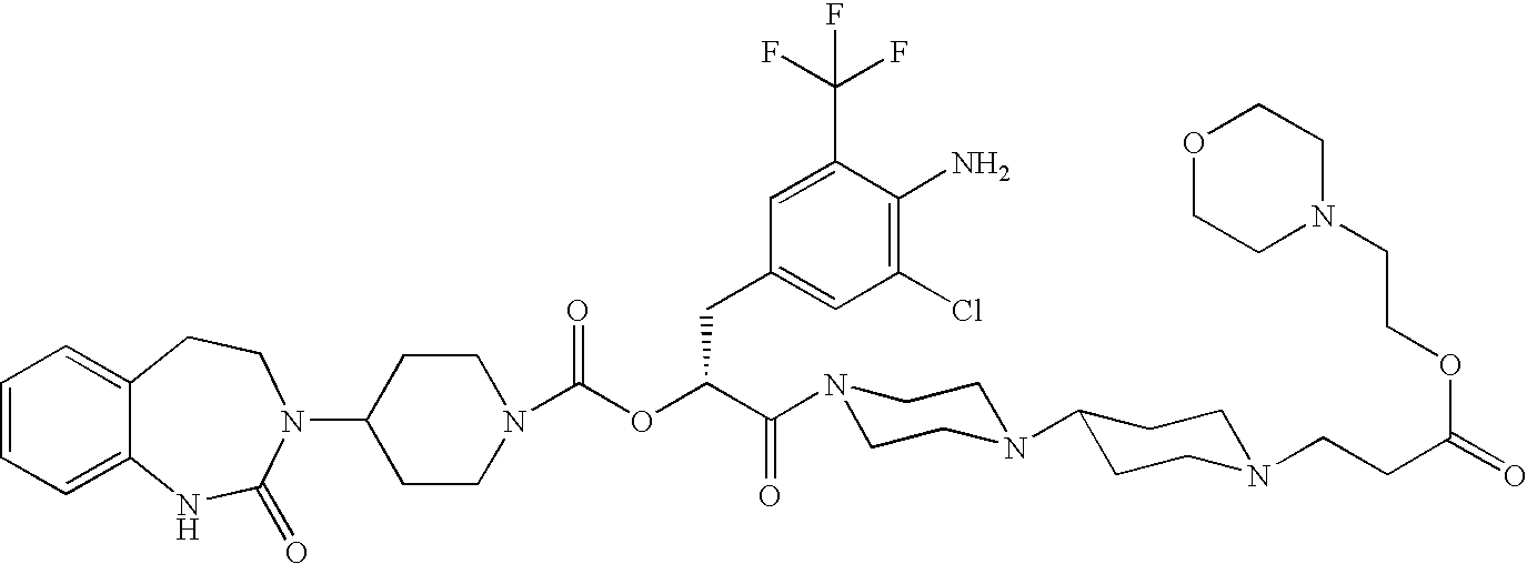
C1=CC=C2C(=C1)CCN(C1CCN(C(OC(C(N3CCN(C4CCN(CCC(=O)OCCN5CCOCC5)CC4)CC3)=O)CC3=CC(Cl)=C(N)C(C(F)(F)F)=C3)=O)CC1)C(=O)N2
